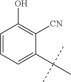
C1=CC=C(C(C)(C)C)C([CN])=C1O
